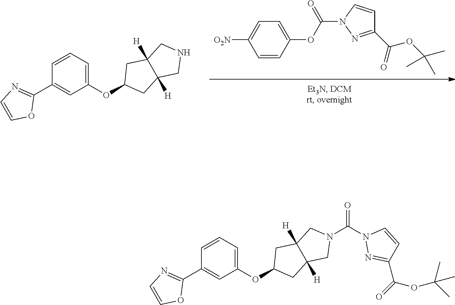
C1=CC(OC(N2N=C(C(=O)OC(C)(C)C)C=C2)=O)=CC=C1[O2N].N1CC2([H])C([H])(C1)CC(OC1=CC=CC(C3=NC=CO3)=C1)C2.N1(C(N2N=C(C(=O)OC(C)(C)C)C=C2)=O)CC2([H])C([H])(C1)CC(OC1=CC=CC(C3=NC=CO3)=C1)C2
